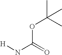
O(C(=O)N[H])C(C)(C)C
